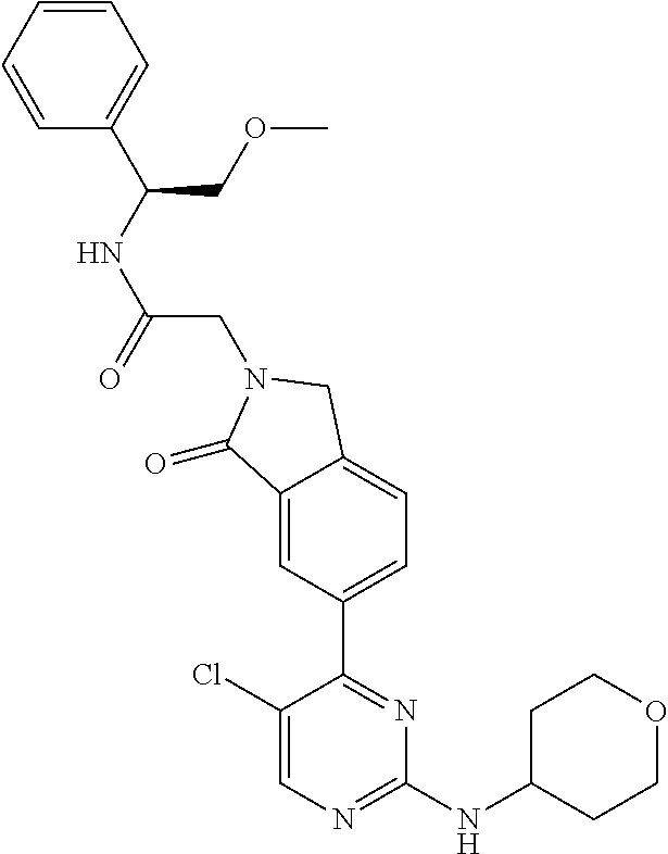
C1(=O)C2=CC(C3=NC(NC4CCOCC4)=NC=C3Cl)=CC=C2CN1CC(NC(C1=CC=CC=C1)COC)=O
